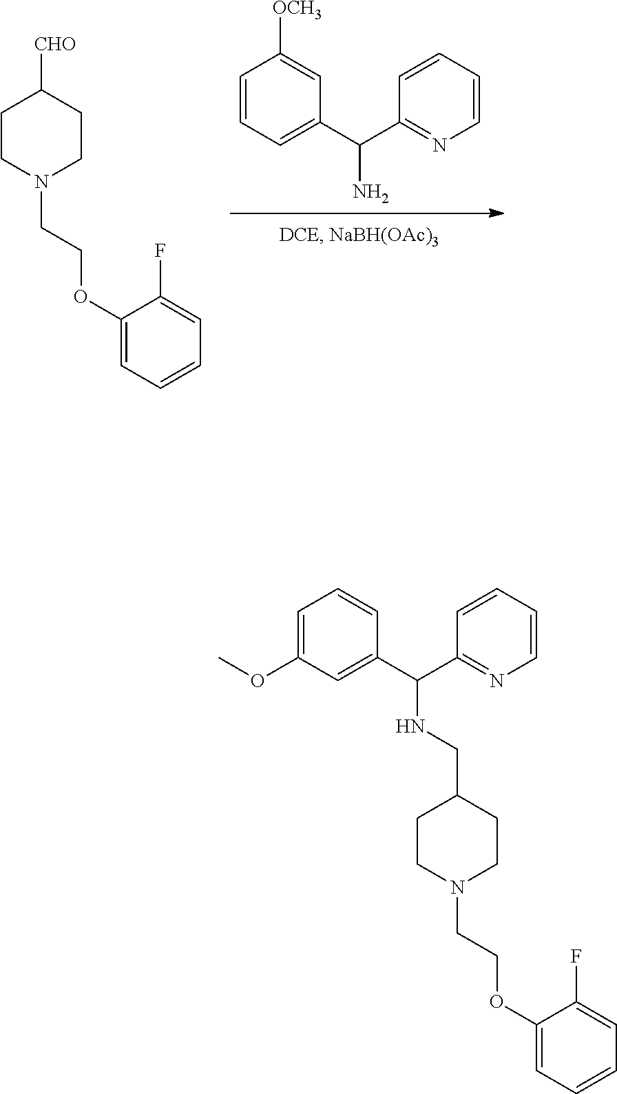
C1=CC=C(C(C2=NC=CC=C2)N)C=C1[OCH3].C1CN(CCOC2=CC=CC=C2F)CCC1[CHO].C1CN(CCOC2=CC=CC=C2F)CCC1CNC(C1=CC(OC)=CC=C1)C1=NC=CC=C1
